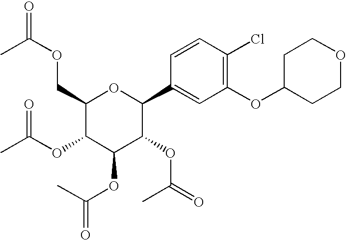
C1(COC(=O)C)C(OC(C)=O)C(OC(=O)C)C(OC(=O)C)C(C2=CC(OC3CCOCC3)=C(Cl)C=C2)O1
